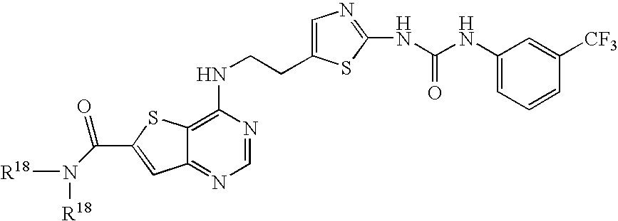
C1(NCCC2=CN=C(NC(NC3=CC=CC([CF3])=C3)=O)S2)=C2C(=NC=N1)C=C(C(N([R18])[R18])=O)S2
